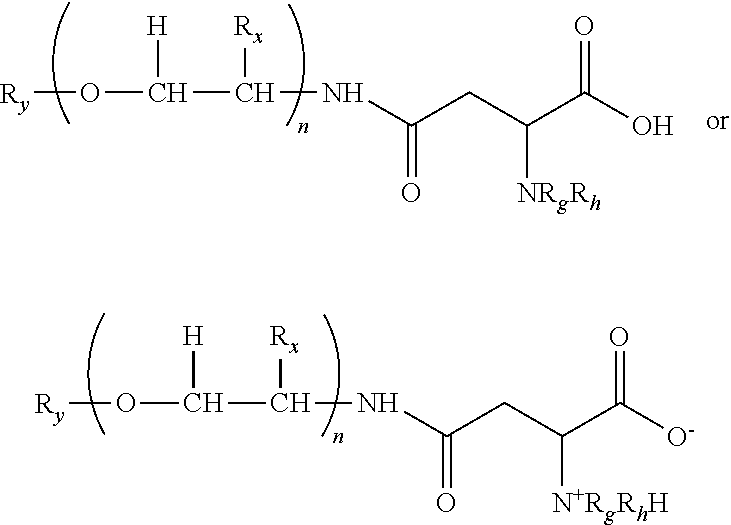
[Ry]OC(C(NC(CC(C(O)=O)[NRgRh])=O)[Rx])[H].[Ry]OC(C(NC(CC(C([O-])=O)[N+RgRhH])=O)[Rx])[H]
